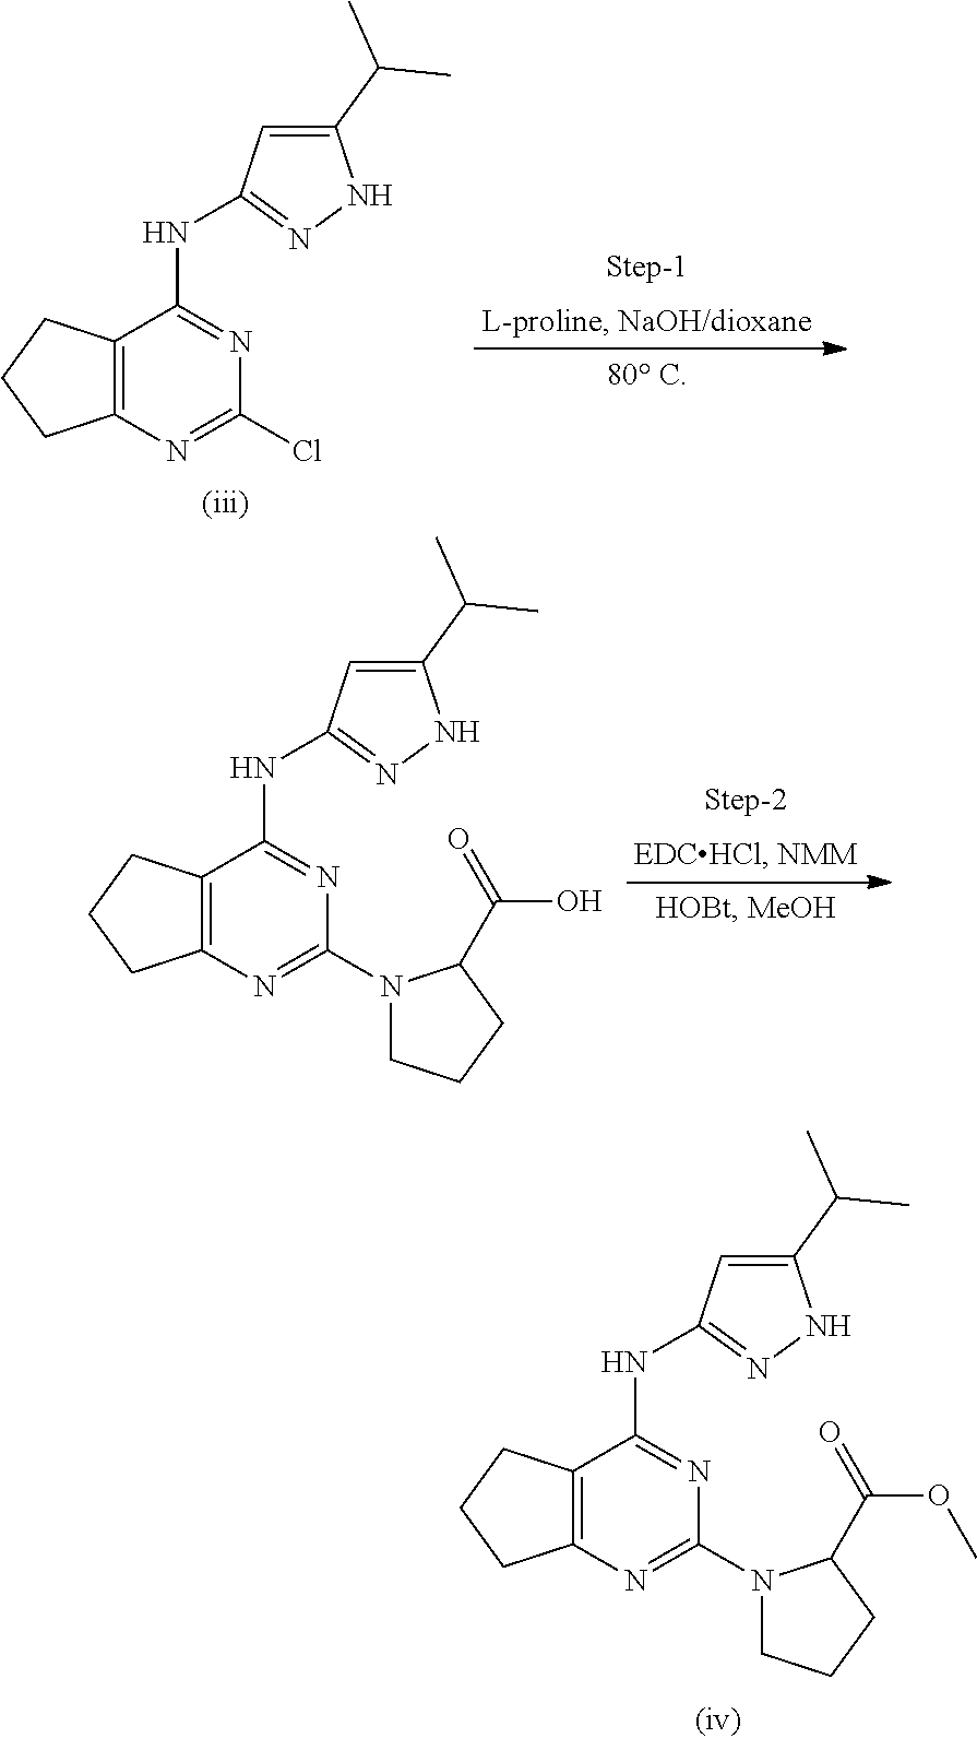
C12=C(N=C(N3CCCC3C(=O)OC)N=C1NC1=NNC(C(C)C)=C1)CCC2.C12=C(N=C(Cl)N=C1NC1=NNC(C(C)C)=C1)CCC2.C12=C(N=C(N3CCCC3C(=O)O)N=C1NC1=NNC(C(C)C)=C1)CCC2
